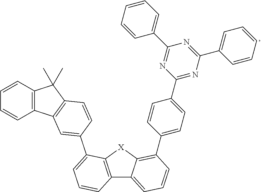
C12=C([X]C3=C(C4=CC=C(C5=NC(C6=CC=CC=C6)=NC(C6=CC=CC=C6)=N5)C=C4)C=CC=C13)C(C1=CC3=C(C(C)(C)C4=C3C=CC=C4)C=C1)=CC=C2
